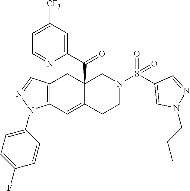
C12=C(C=C3C(C(C4=CC([CF3])=CC=N4)=O)(C1)CN(S(C1=CN(CCC)N=C1)(=O)=O)CC3)N(C1=CC=C(F)C=C1)N=C2
